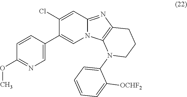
C1(Cl)=CC2=NC3=C(N2C=C1C1=CN=C(OC)C=C1)N(C1=CC=CC=C1[OCHF2])CCC3
